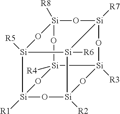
[Si]12([R7])[Si]3([R6])[Si]4([R5])[Si]5([R1])O[Si]3([R2])O[Si]([R3])([Si]([R4])(O5)O[Si]([R8])(O4)O1)O2
